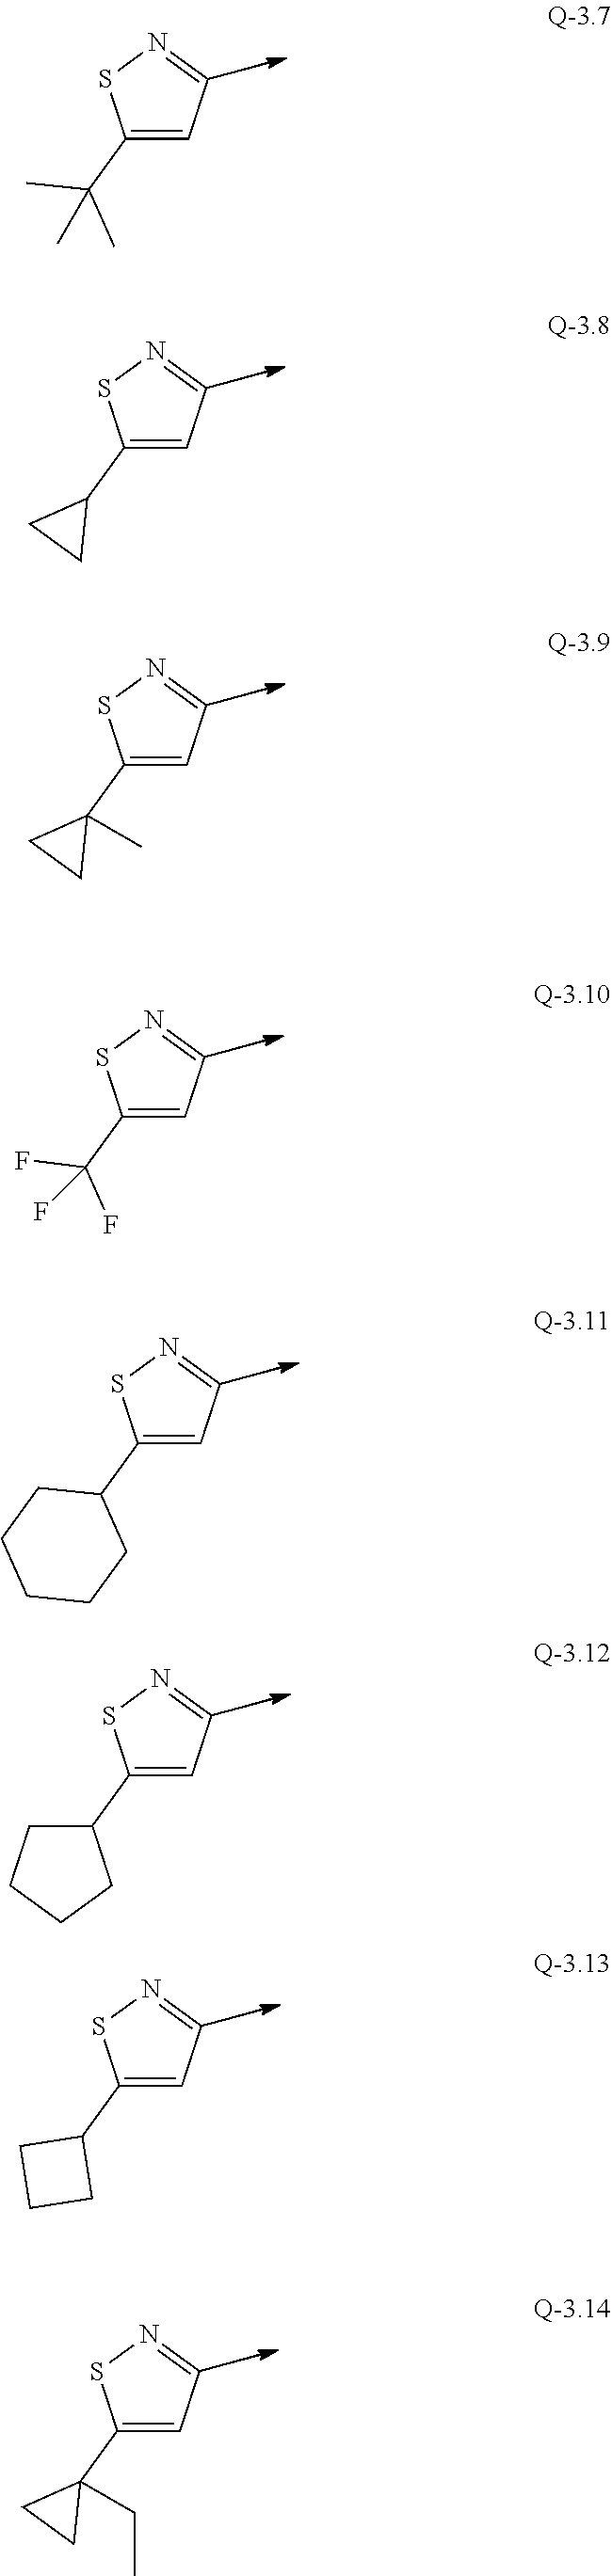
C1(C(C)(C)C)=CC=NS1.C1(C2CC2)=CC=NS1.C1(C2(C)CC2)=CC=NS1.C1(C(F)(F)F)=CC=NS1.C1(C2CCCCC2)=CC=NS1.C1(C2CCCC2)=CC=NS1.C1(C2CCC2)=CC=NS1.C1(C2(CC)CC2)=CC=NS1
